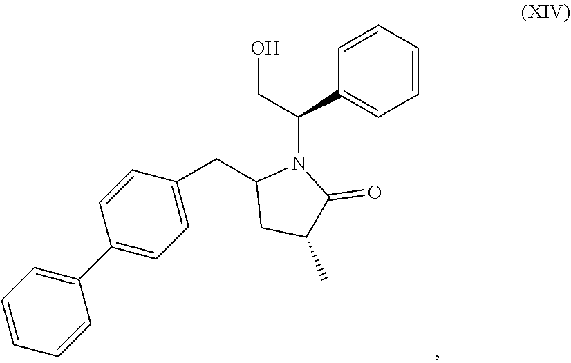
C1(C2=CC=CC=C2)=CC=C(CC2CC(C)C(=O)N2C(CO)C2=CC=CC=C2)C=C1
